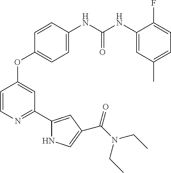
C1=CN=C(C2=CC(C(N(CC)CC)=O)=CN2)C=C1OC1=CC=C(NC(NC2=CC(C)=CC=C2F)=O)C=C1
